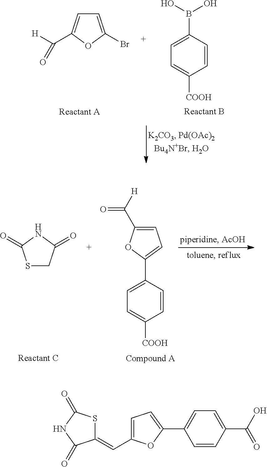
C1(B(O)O)=CC=C([COOH])C=C1.C1=C(Br)OC(C([H])=O)=C1.C1=C(C([H])=O)OC(C2=CC=C([COOH])C=C2)=C1.S1CC(=O)NC1=O.C1=C(C2=CC=C(C=C3SC(=O)NC3=O)O2)C=CC(C(=O)O)=C1
